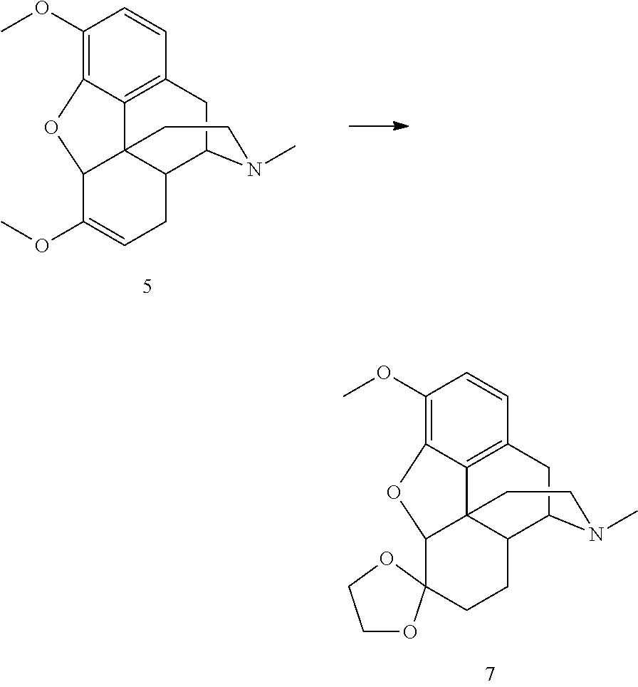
C1(OC)=C2C3=C(C=C1)CC1C4C3(C(O2)C(OC)=CC4)CCN1C.C1(OC)=C2C3=C(C=C1)CC1C4C3(C(O2)C2(CC4)OCCO2)CCN1C
